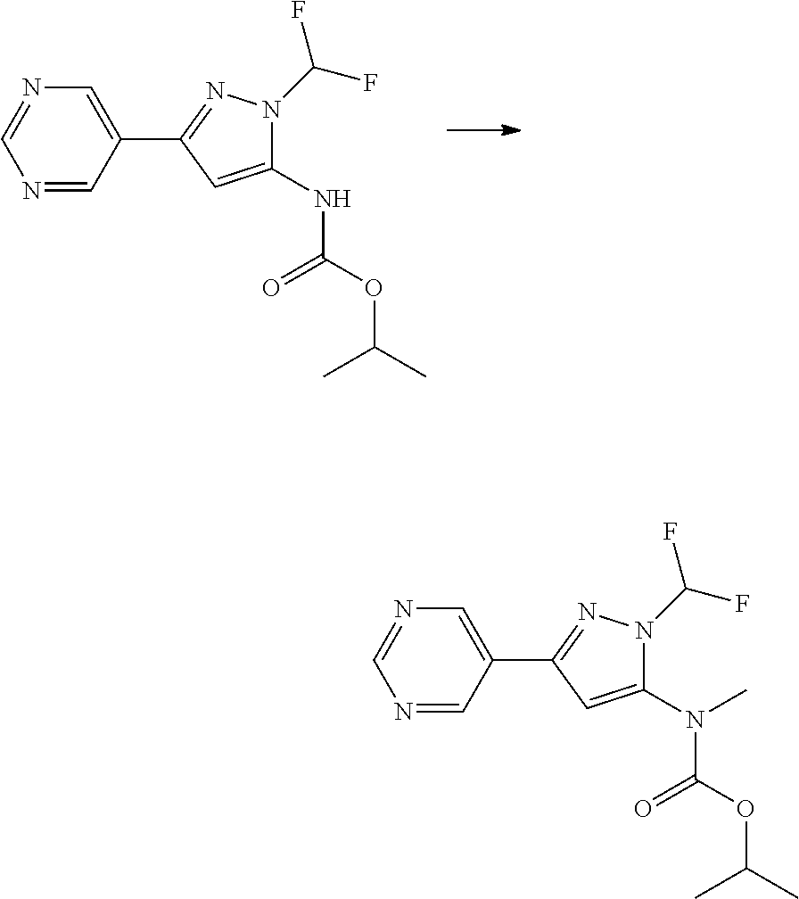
N1=CC(C2=NN(C(F)F)C(NC(=O)OC(C)C)=C2)=CN=C1.N1=CC(C2=NN(C(F)F)C(N(C(=O)OC(C)C)C)=C2)=CN=C1
